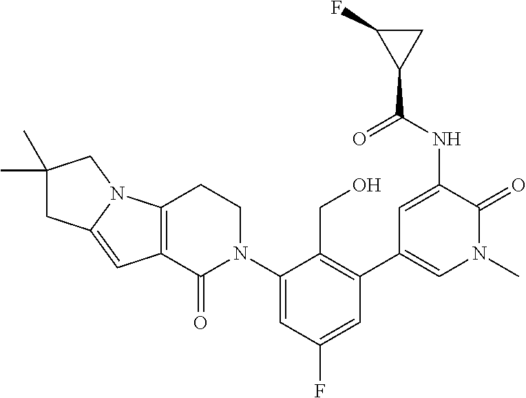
C12=C(C(=O)N(C3=CC(F)=CC(C4=CN(C)C(=O)C(NC(C5CC5F)=O)=C4)=C3CO)CC1)C=C1N2CC(C)(C)C1
